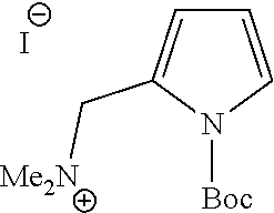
C1=CN([Boc])C(C[Me2N])=C1.[I-]
